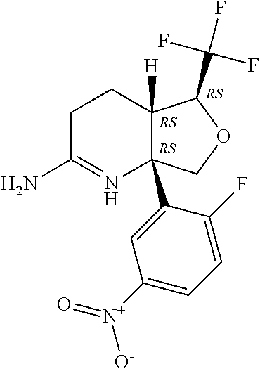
C12([H])C(C(F)(F)F)OCC1(C1=CC([N+](=O)[O-])=CC=C1F)N=C(N)CC2
